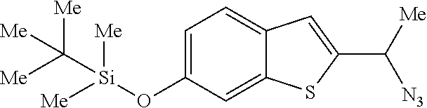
C1=C(O[Si](C([Me])([Me])[Me])([Me])[Me])C=C2C(=C1)C=C(C([Me])[N3])S2
